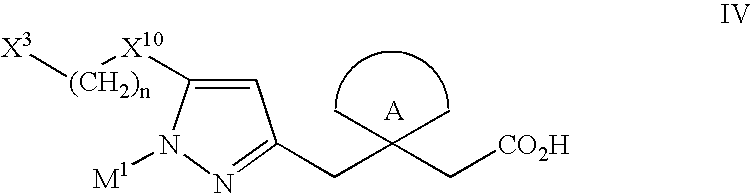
C1=C([X10][(CH2)n][X3])N([M1])N=C1CC(C[CO2H])(C)C
